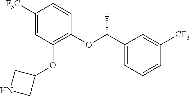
C(OC1=C(OC2CNC2)C=C([F3C])C=C1)(C1=CC=CC([CF3])=C1)C
